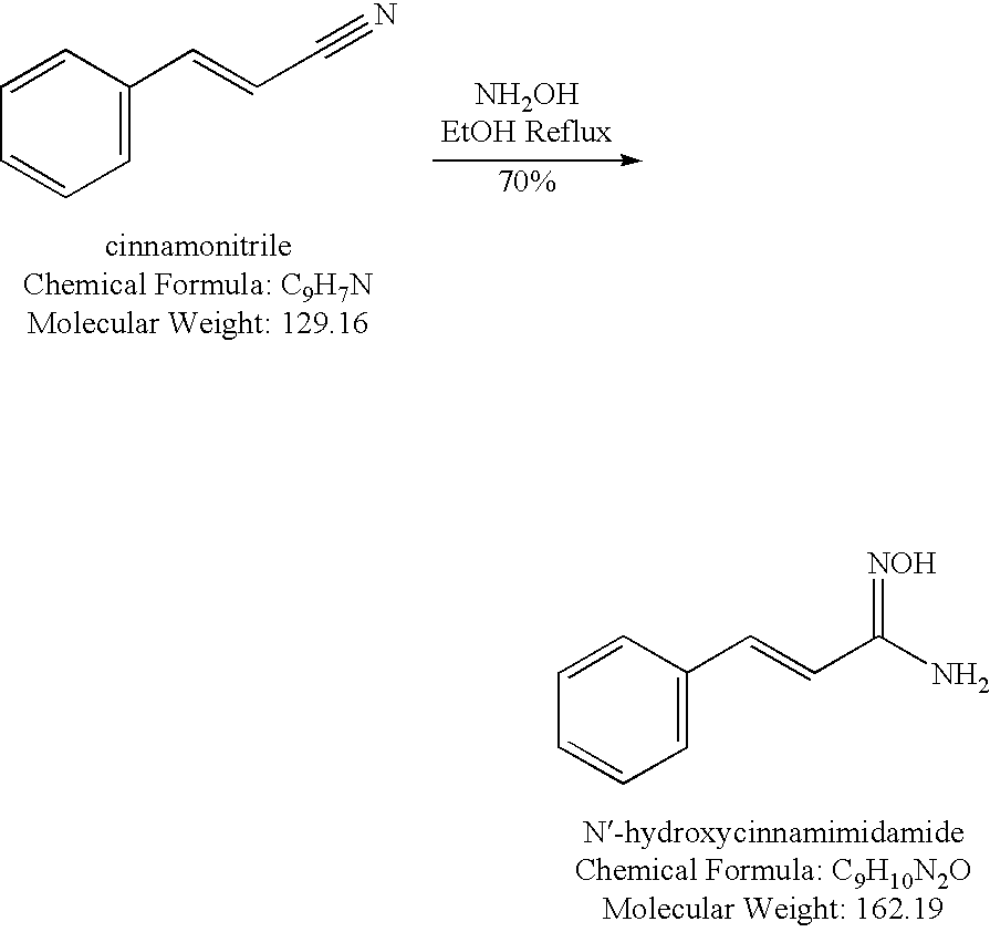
C1=C(C=CC(N)=[NOH])C=CC=C1.C1=C(C=CC#N)C=CC=C1
